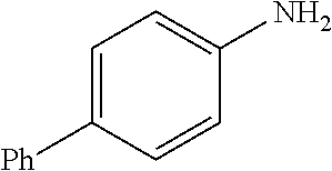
C1=C([Ph])C=CC(N)=C1
